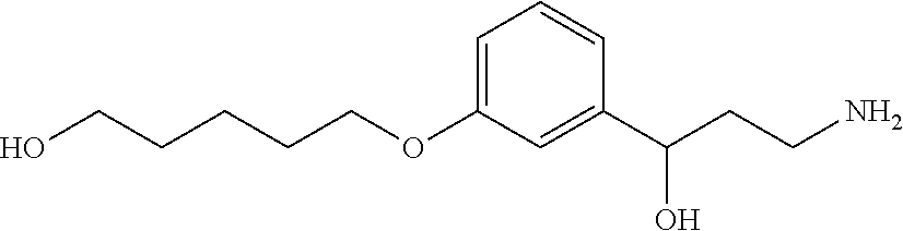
C1=C(OCCCCCO)C=C(C(CCN)O)C=C1
